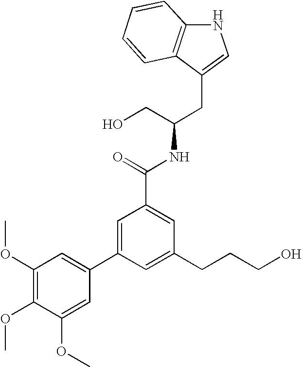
C12=C(C(CC(CO)NC(=O)C3=CC(CCCO)=CC(C4=CC(OC)=C(OC)C(OC)=C4)=C3)=CN1)C=CC=C2
